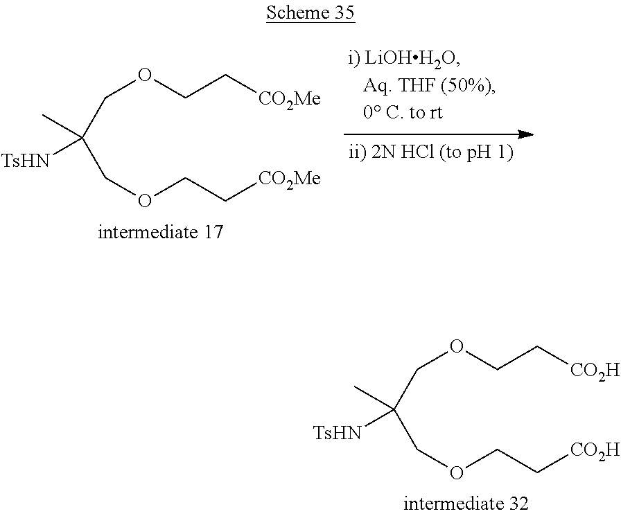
C(C(COCC[CO2Me])(C)[TsHN])OCC[CO2Me].C(C(COCC[CO2H])(C)[TsHN])OCC[CO2H]
